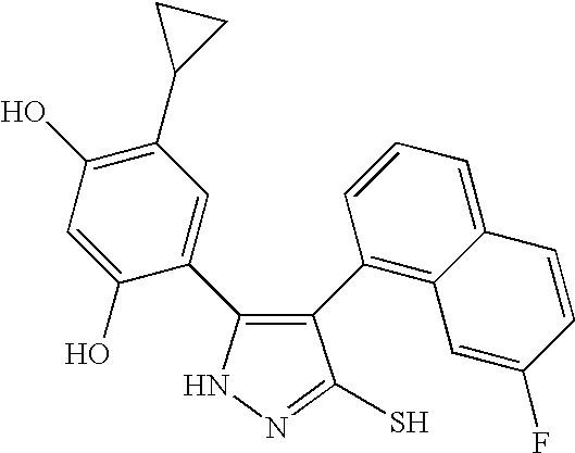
C1(C2=C3C(=CC=C2)C=CC(F)=C3)=C(C2=CC(C3CC3)=C(O)C=C2O)NN=C1S
